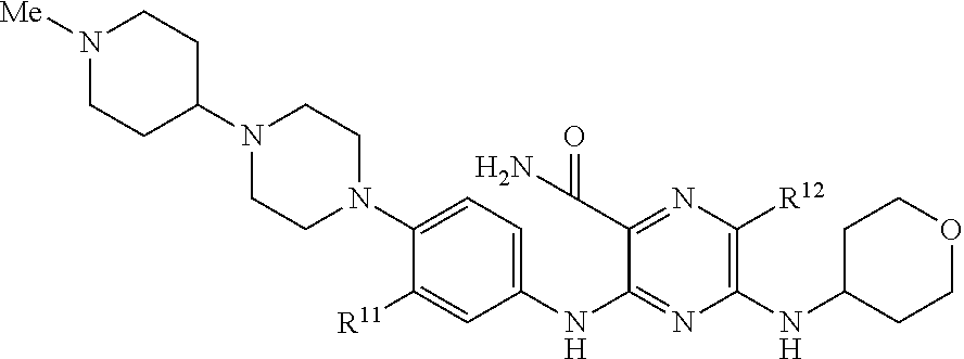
N1([Me])CCC(N2CCN(C3=CC=C(NC4=NC(NC5CCOCC5)=C([R12])N=C4C(N)=O)C=C3[R11])CC2)CC1
